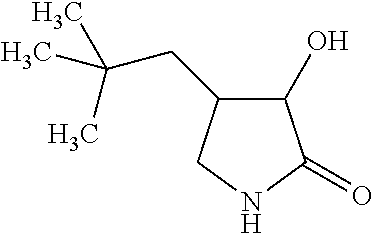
C1(CC(C)(C)C)C(O)C(=O)NC1
